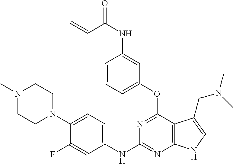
N1(C)CCN(C2=CC=C(NC3=NC4=C(C(OC5=CC=CC(NC(=O)C=C)=C5)=N3)C(CN(C)C)=CN4)C=C2F)CC1
